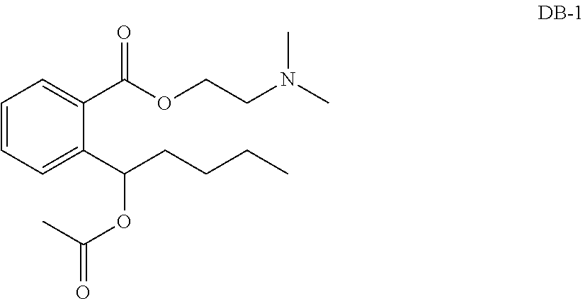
C1=CC=C(C(CCCC)OC(=O)C)C(C(OCCN(C)C)=O)=C1
